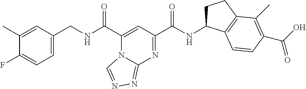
C1(C)=CC(CNC(C2=CC(C(NC3CCC4=C3C=CC(C(O)=O)=C4C)=O)=NC3=NN=CN23)=O)=CC=C1F
